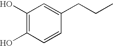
C1(O)=C(O)C=CC(CCC)=C1
